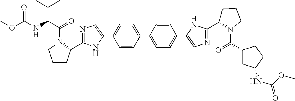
C1=CC(C2=CC=C(C3=CN=C(C4CCCN4C(=O)C4CC(NC(OC)=O)CC4)N3)C=C2)=CC=C1C1=CN=C(C2CCCN2C(=O)C(C(C)C)NC(OC)=O)N1
